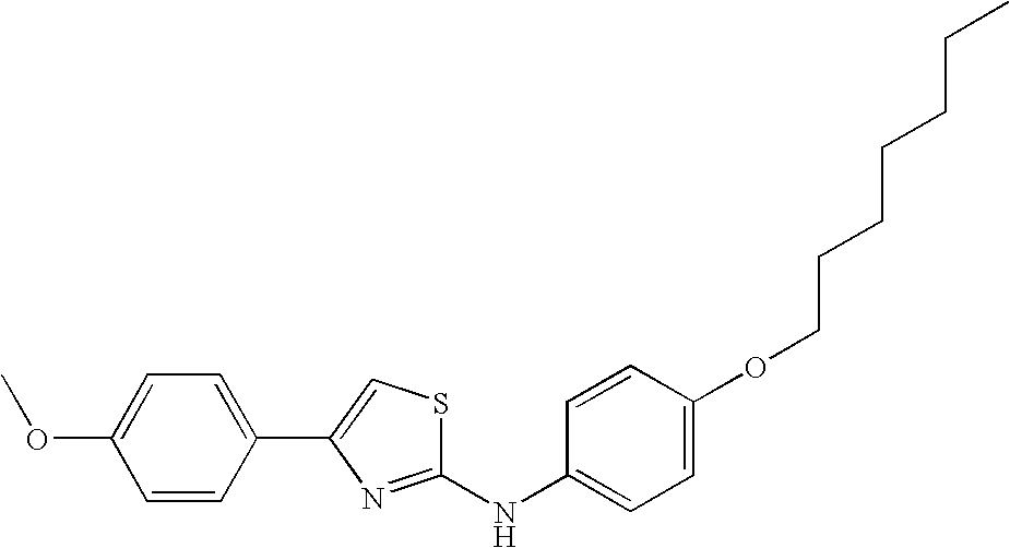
C1=C(OCCCCCCC)C=CC(NC2=NC(C3=CC=C(OC)C=C3)=CS2)=C1
